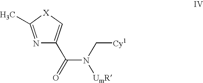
N1=C(C)[X]C=C1C(N(C[Cy1])[UmR])=O
